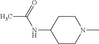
C1CN(C)CCC1NC(C)=O
